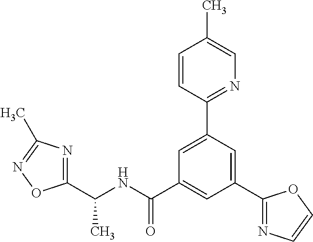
C(NC(C1=CC(C2=NC=CO2)=CC(C2=NC=C(C)C=C2)=C1)=O)(C1=NC(C)=NO1)C
